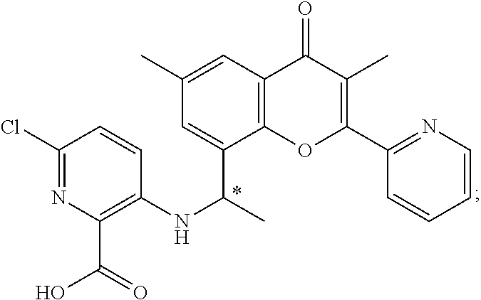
C12=C(OC(C3=NC=CC=C3)=C(C)C1=O)C(C(C)NC1=C(C(O)=O)N=C(Cl)C=C1)=CC(C)=C2
